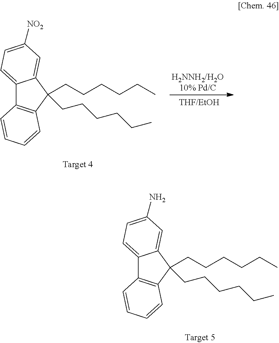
C12=CC=C(N)C=C1C(CCCCCC)(CCCCCC)C1=C2C=CC=C1.C12=CC=C([NO2])C=C1C(CCCCCC)(CCCCCC)C1=C2C=CC=C1.[H2NNH2/H2O10% Pd/C]
